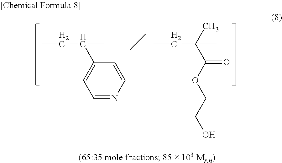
CCC(C)C1=CC=NC=C1.CCC(C)(C)C(OCCO)=O
